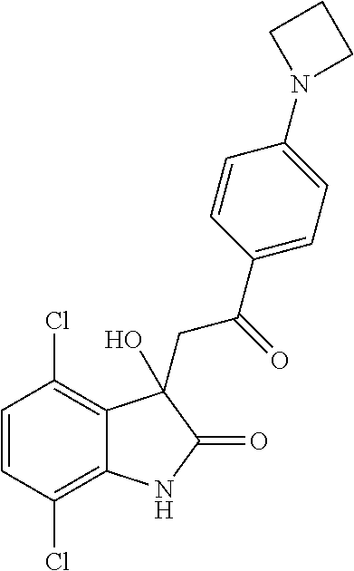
C1=CC(Cl)=C2C(=C1Cl)C(O)(CC(C1=CC=C(N3CCC3)C=C1)=O)C(=O)N2
